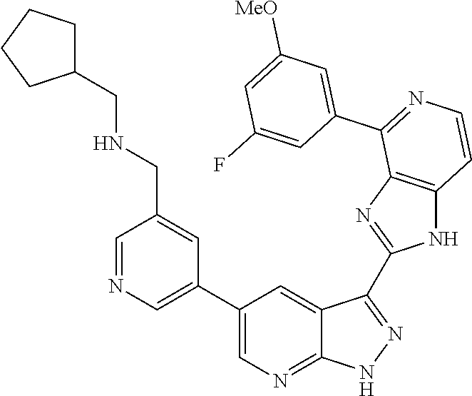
C1=NC=C(C2=CN=C3C(=C2)C(C2=NC4=C(N2)C=CN=C4C2=CC([MeO])=CC(F)=C2)=NN3)C=C1CNCC1CCCC1
